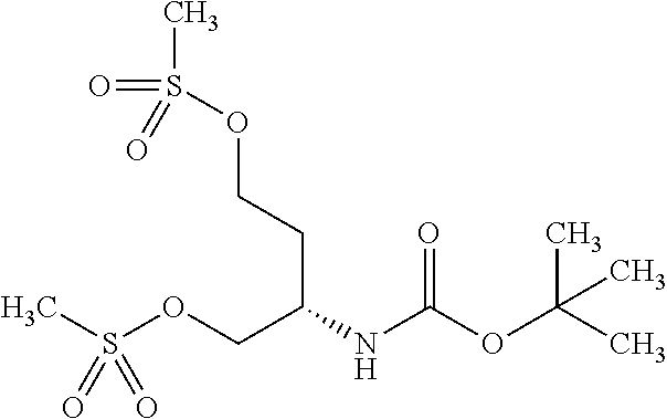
CS(OCC(NC(OC(C)(C)C)=O)CCOS(=O)(C)=O)(=O)=O
